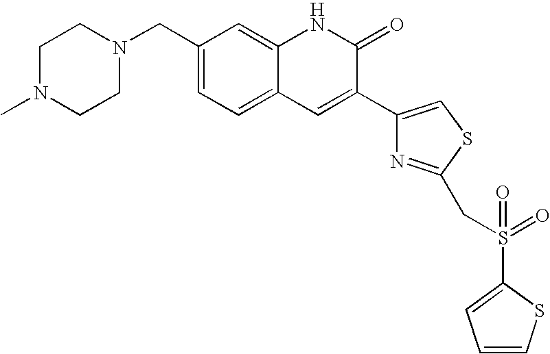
C1(CN2CCN(C)CC2)=CC=C2C(=C1)NC(=O)C(C1=CSC(CS(C3=CC=CS3)(=O)=O)=N1)=C2
